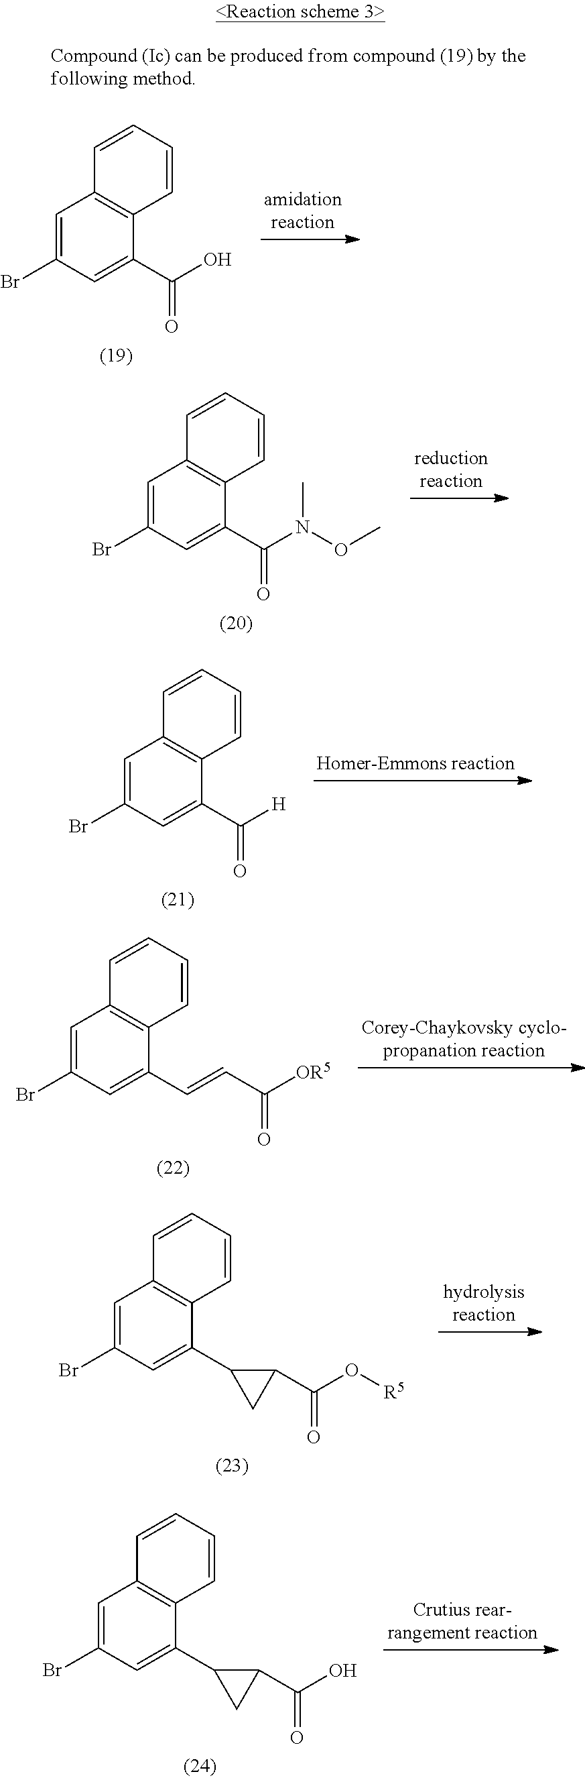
C1=C(Br)C=C(C(O)=O)C2=C1C=CC=C2.C1=C(Br)C=C(C(N(OC)C)=O)C2=C1C=CC=C2.C1=C(Br)C=C(C([H])=O)C2=C1C=CC=C2.C1=C(Br)C=C(C=CC([OR5])=O)C2=C1C=CC=C2.C1=C(Br)C=C(C2CC2C(O[R5])=O)C2=C1C=CC=C2.C1=C(Br)C=C(C2CC2C(O)=O)C2=C1C=CC=C2
